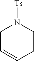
C1C=CCCN1[Ts]
